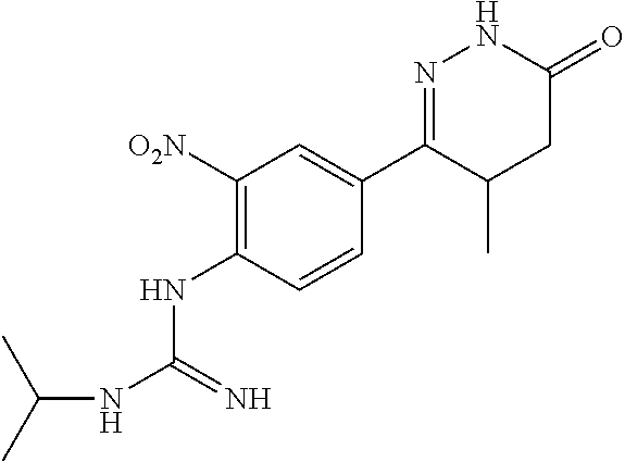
C1([O2N])=C(NC(NC(C)C)=N)C=CC(C2=NNC(=O)CC2C)=C1
